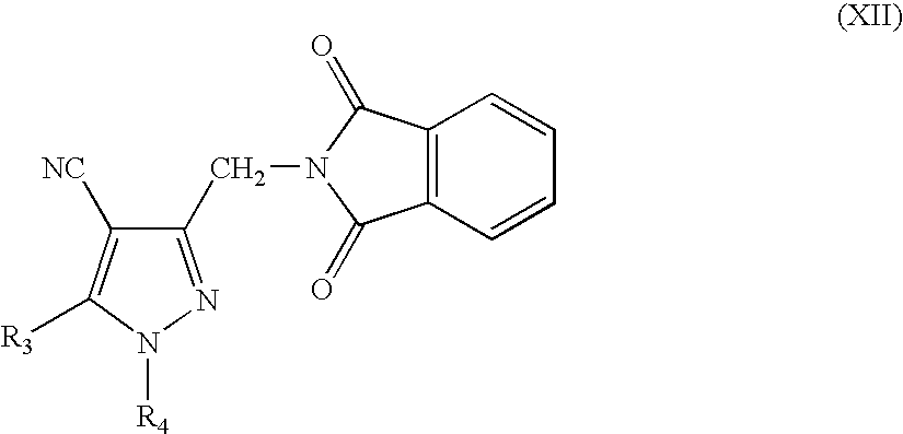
C1(CN2C(=O)C3=C(C2=O)C=CC=C3)=NN([R4])C([R3])=C1[NC]
